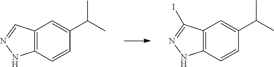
C12=C(C=CC(C(C)C)=C1)NN=C2.C12=C(C=CC(C(C)C)=C1)NN=C2I
